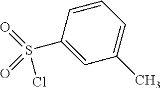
C1=CC(S(=O)(Cl)=O)=CC(C)=C1
